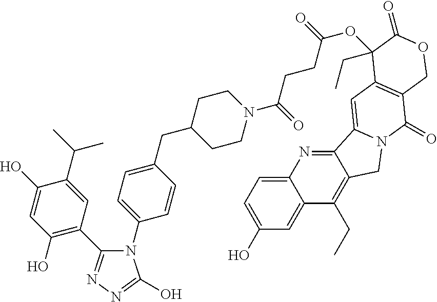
C1(C(C)C)=CC(C2=NN=C(O)N2C2=CC=C(CC3CCN(C(CCC(OC4(CC)C5=C(C(=O)N6CC7=C(CC)C8=CC(O)=CC=C8N=C7C6=C5)COC4=O)=O)=O)CC3)C=C2)=C(O)C=C1O
